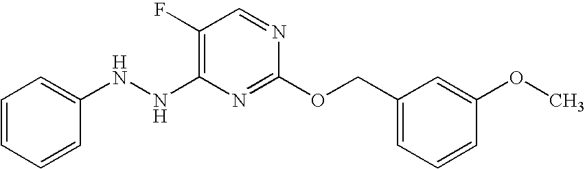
C1(F)=C(NNC2=CC=CC=C2)N=C(OCC2=CC=CC(OC)=C2)N=C1
